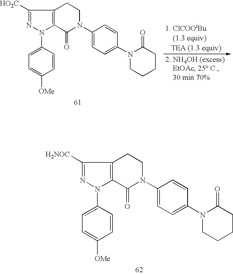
C1([H2NOC])=NN(C2=CC=C([OMe])C=C2)C2=C1CCN(C1=CC=C(N3CCCCC3=O)C=C1)C2=O.C1([HO2C])=NN(C2=CC=C([OMe])C=C2)C2=C1CCN(C1=CC=C(N3CCCCC3=O)C=C1)C2=O
